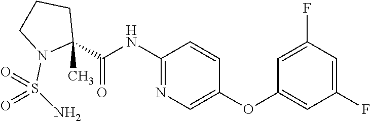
N1=C(NC(=O)C2(C)CCCN2S(=O)(N)=O)C=CC(OC2=CC(F)=CC(F)=C2)=C1
